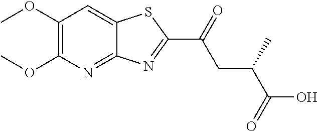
COC1=C(OC)N=C2C(=C1)SC(C(CC(C)C(O)=O)=O)=N2
